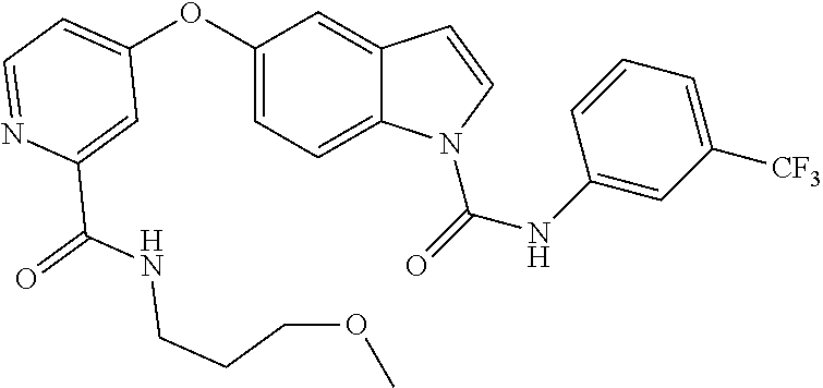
C1=C(C(=O)NCCCOC)N=CC=C1OC1=CC=C2C(=C1)C=CN2C(=O)NC1=CC([CF3])=CC=C1
